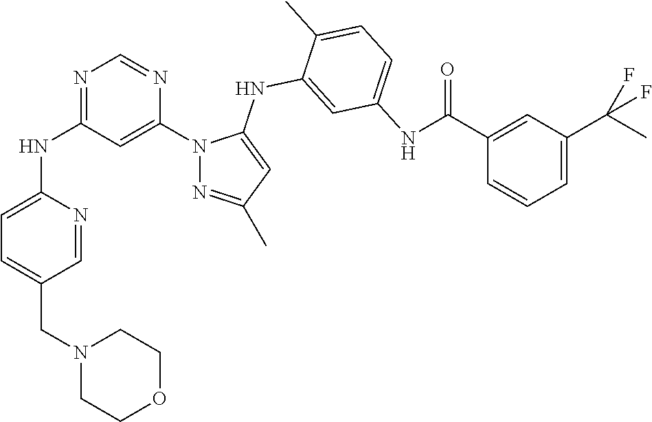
N1=C(NC2=CC=C(CN3CCOCC3)C=N2)C=C(N2N=C(C)C=C2NC2=CC(NC(C3=CC(C(C)(F)F)=CC=C3)=O)=CC=C2C)N=C1
